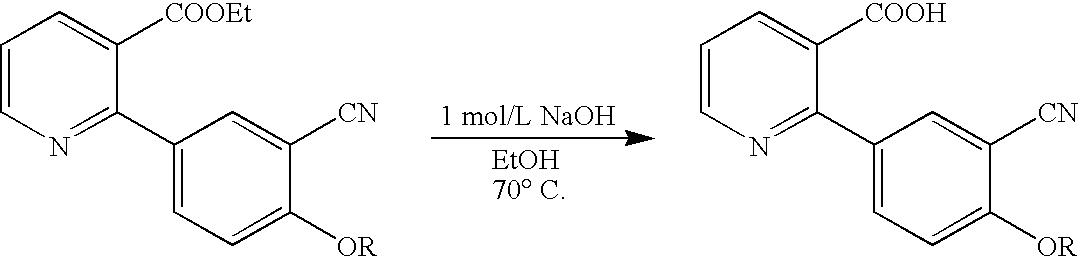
C1=CN=C(C2=CC=C([OR])C([CN])=C2)C([COOEt])=C1.C1=CN=C(C2=CC=C([OR])C([CN])=C2)C([COOH])=C1
